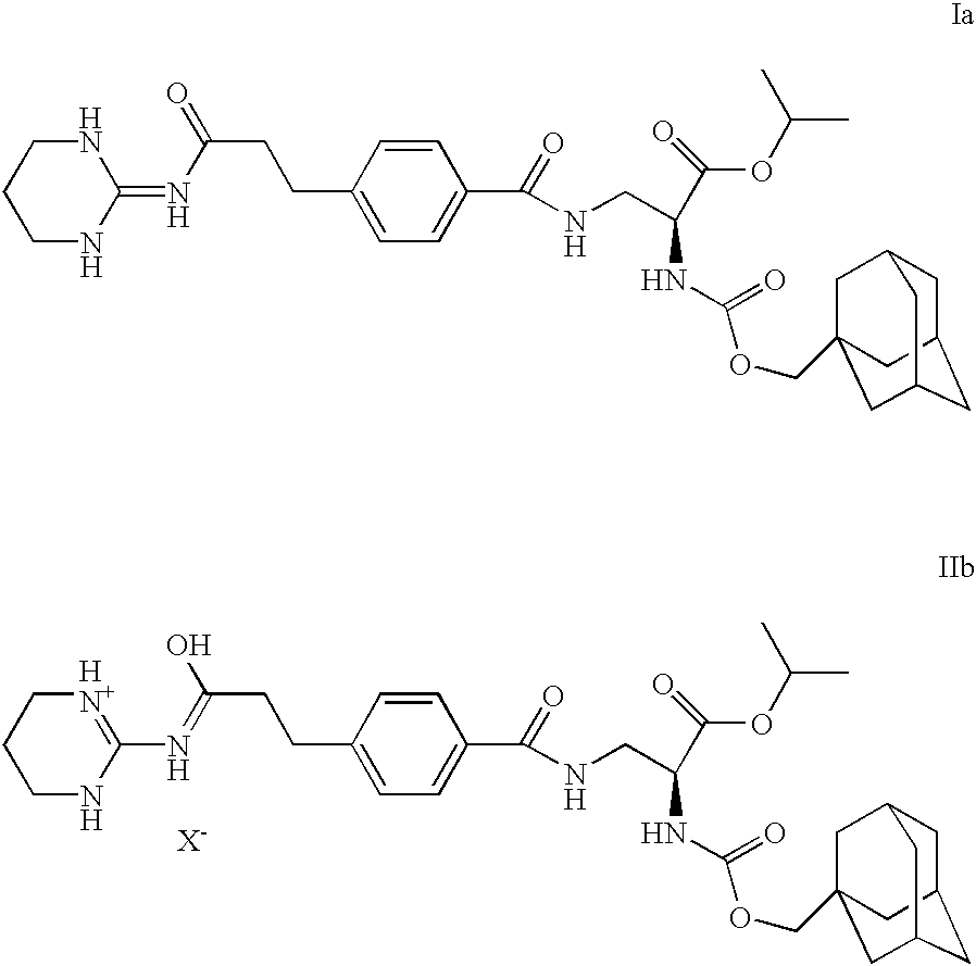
C1NC(=NC(CCC2=CC=C(C(=O)NCC(NC(=O)OCC34CC5CC(CC(C3)C5)C4)C(=O)OC(C)C)C=C2)=O)NCC1.C1NC(N=C(CCC2=CC=C(C(=O)NCC(NC(=O)OCC34CC5CC(CC(C3)C5)C4)C(=O)OC(C)C)C=C2)O)=[HN+]CC1.[X-]
